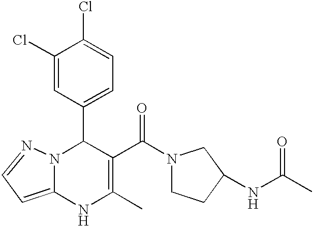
C1(Cl)=CC(C2N3C(=CC=N3)NC(C)=C2C(=O)N2CCC(NC(C)=O)C2)=CC=C1Cl
